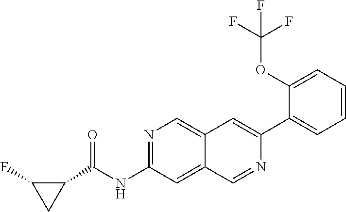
N1=C(NC(C2C(F)C2)=O)C=C2C(=C1)C=C(C1=CC=CC=C1OC(F)(F)F)N=C2
